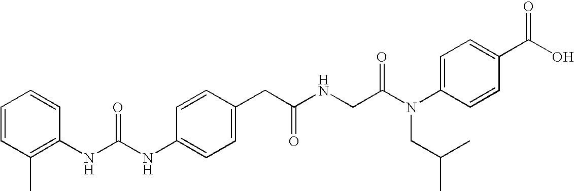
C1=CC(NC(NC2=C(C)C=CC=C2)=O)=CC=C1CC(NCC(N(C1=CC=C(C(O)=O)C=C1)CC(C)C)=O)=O
